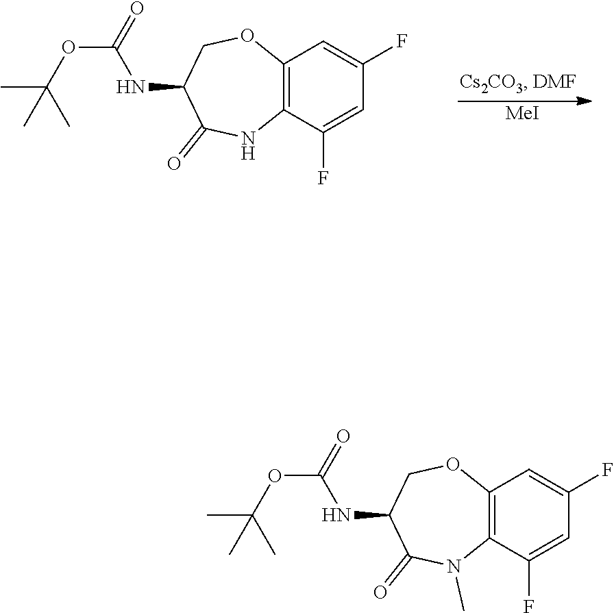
C12=C(C(F)=CC(F)=C1)NC(=O)C(NC(=O)OC(C)(C)C)CO2.[MeI].C12=C(C(F)=CC(F)=C1)N(C)C(=O)C(NC(=O)OC(C)(C)C)CO2
